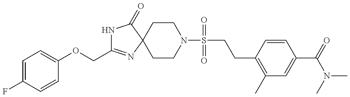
N1C(COC2=CC=C(F)C=C2)=NC2(C1=O)CCN(S(CCC1=C(C)C=C(C(=O)N(C)C)C=C1)(=O)=O)CC2
